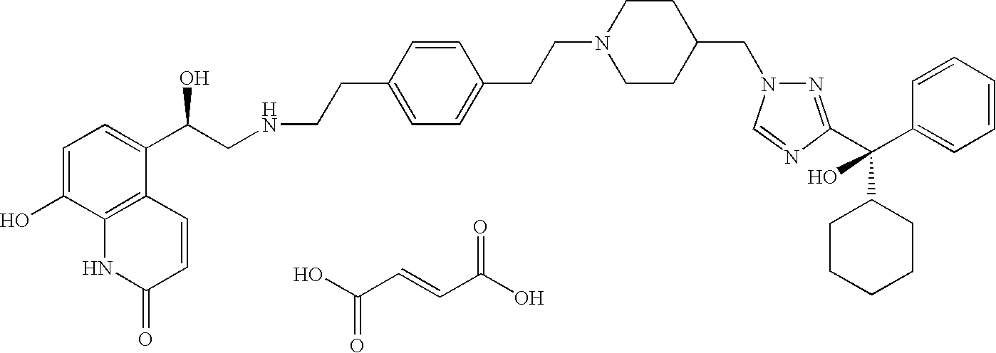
C1=C(O)C2=C(C(C(CNCCC3=CC=C(CCN4CCC(CN5N=C(C(C6=CC=CC=C6)(C6CCCCC6)O)N=C5)CC4)C=C3)O)=C1)C=CC(=O)N2.OC(C=CC(O)=O)=O
